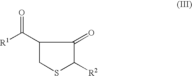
C1(C([R1])=O)CSC([R2])C1=O
